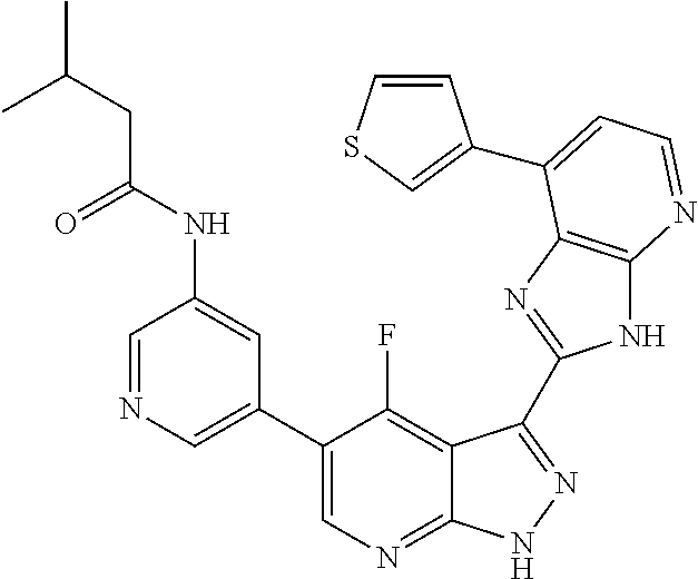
C1=NC=C(C2=CN=C3C(=C2F)C(C2=NC4=C(N2)N=CC=C4C2=CSC=C2)=NN3)C=C1NC(CC(C)C)=O
